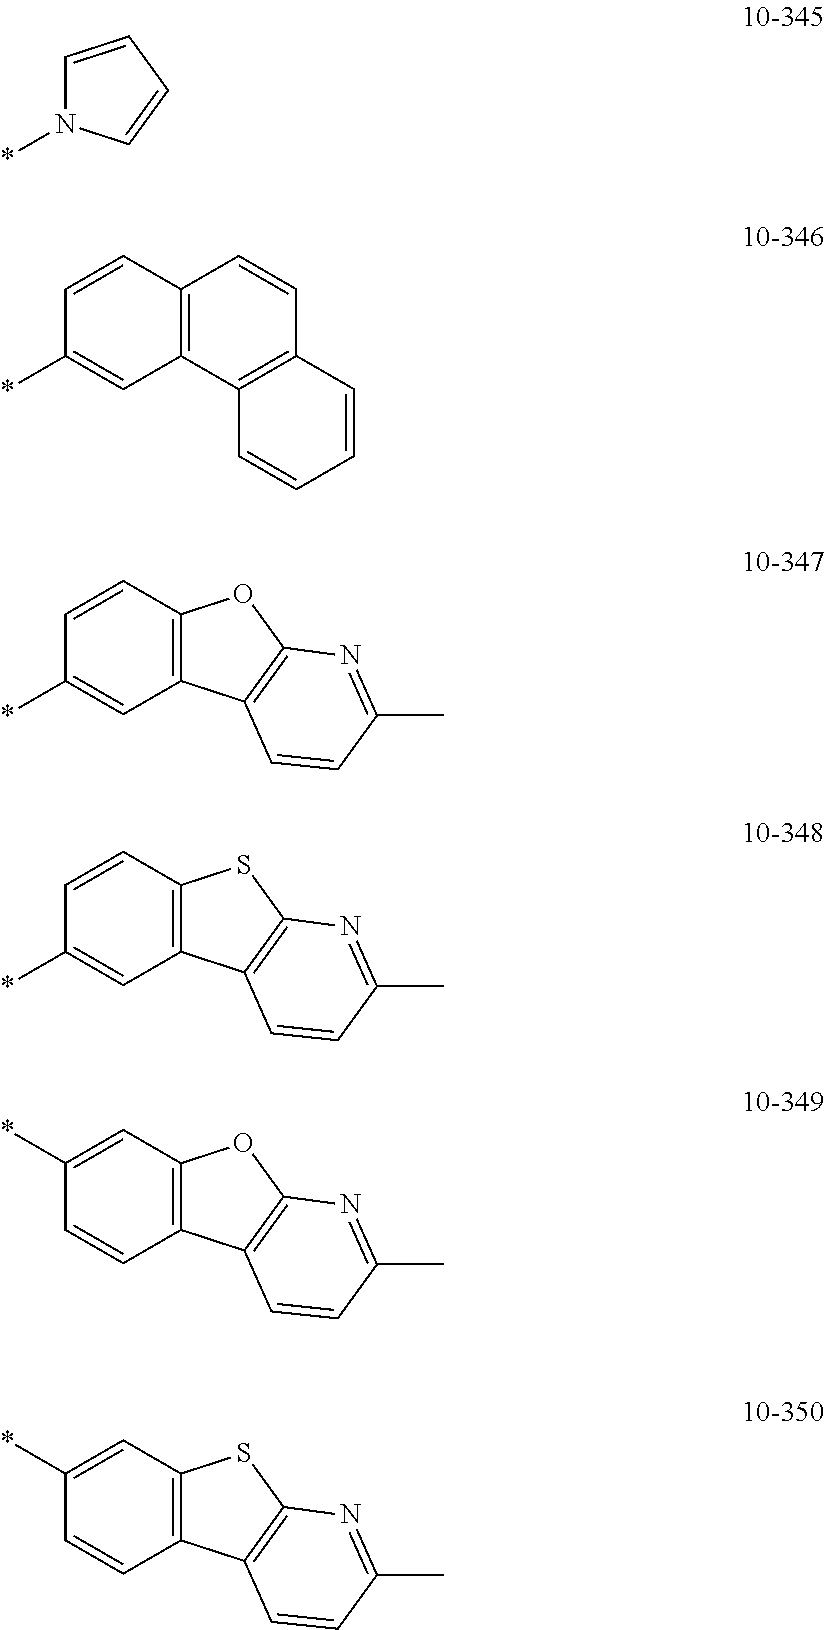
C1=CC=CN1*.C1=CC(*)=CC2=C1C=CC1=C2C=CC=C1.C1=CC(*)=CC2=C1OC1=C2C=CC(C)=N1.C1=CC(*)=CC2=C1SC1=C2C=CC(C)=N1.C1=C(*)C=CC2=C1OC1=C2C=CC(C)=N1.C1=C(*)C=CC2=C1SC1=C2C=CC(C)=N1
